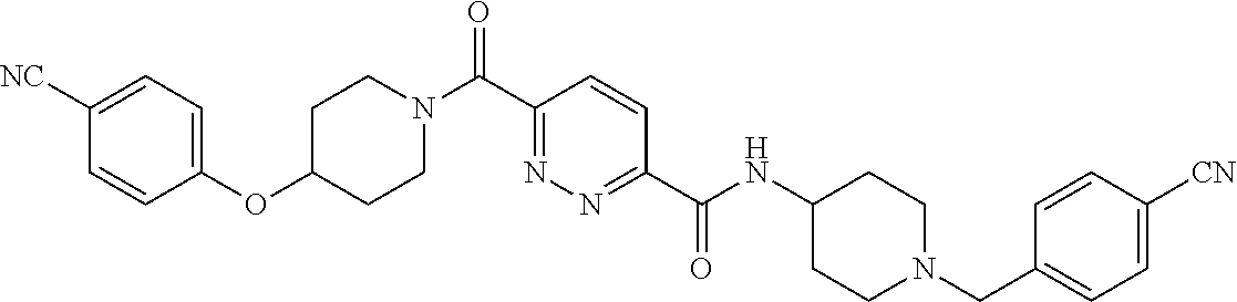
N(C(C1=NN=C(C(=O)N2CCC(OC3=CC=C([CN])C=C3)CC2)C=C1)=O)C1CCN(CC2=CC=C([CN])C=C2)CC1
